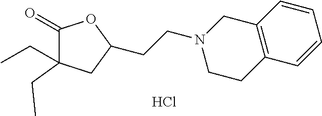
Cl.C1(=O)C(CC)(CC)CC(CCN2CC3=C(CC2)C=CC=C3)O1
